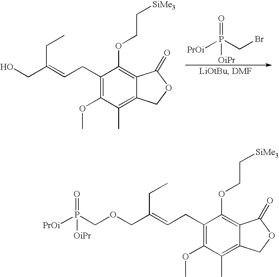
C1(CC=C(CO)CC)=C(OC)C(C)=C2C(=C1OCC[SiMe3])C(=O)OC2.O=P([OiPr])(CBr)[PrOi].C1(CC=C(COCP([PrOi])(=O)[OiPr])CC)=C(OC)C(C)=C2C(=C1OCC[SiMe3])C(=O)OC2
